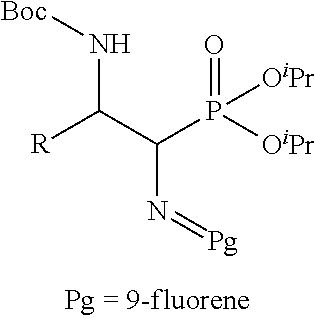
C(C(P(=O)([OiPr])[OiPr])N=[Pg])(N[Boc])[R]
